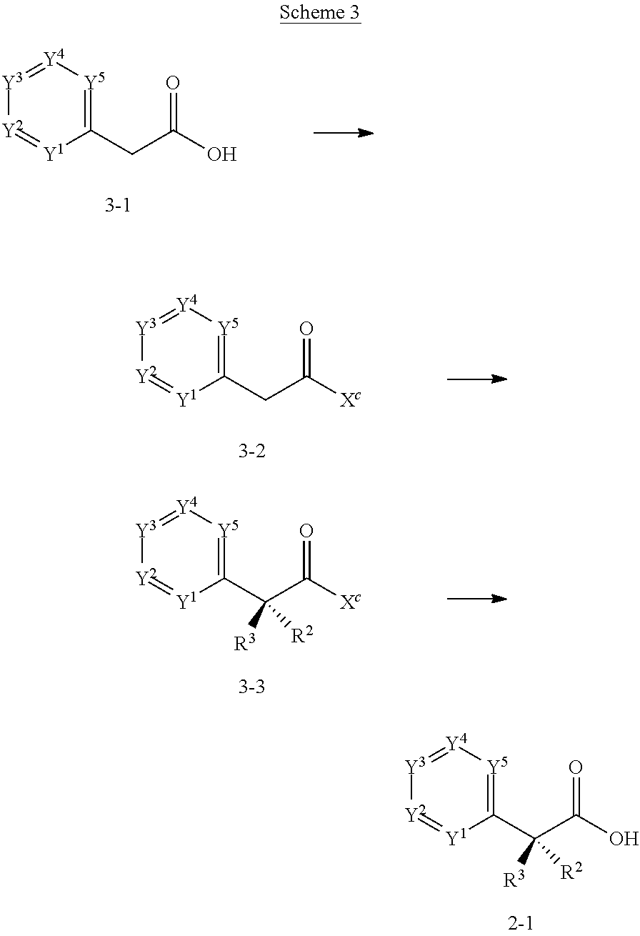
[Y3]1=[Y4][Y5]=C(C(C(O)=O)([R3])[R2])[Y1]=[Y2]1.[Y3]1=[Y4][Y5]=C(CC(O)=O)[Y1]=[Y2]1.[Y3]1=[Y4][Y5]=C(CC([Xc])=O)[Y1]=[Y2]1.[Y3]1=[Y4][Y5]=C(C(C([Xc])=O)([R3])[R2])[Y1]=[Y2]1
